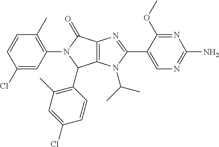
C12=C(N(C(C)C)C(C3=CN=C(N)N=C3OC)=N1)C(C1=C(C)C=C(Cl)C=C1)N(C1=C(C)C=CC(Cl)=C1)C2=O
